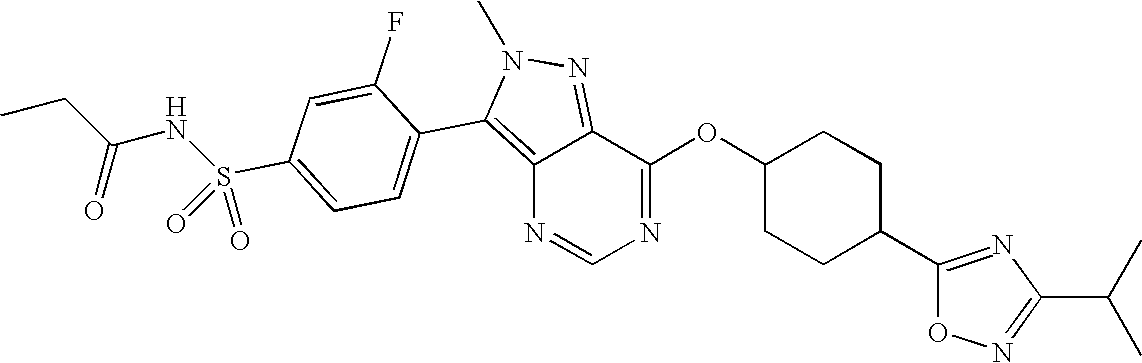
C12=C(C3=CC=C(S(NC(CC)=O)(=O)=O)C=C3F)N(C)N=C1C(OC1CCC(C3=NC(C(C)C)=NO3)CC1)=NC=N2
